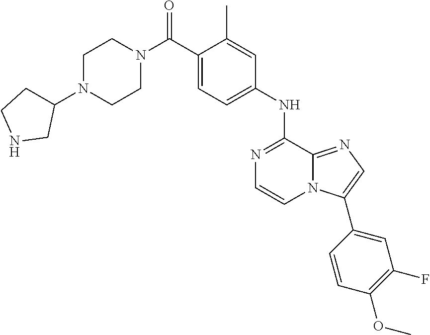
C1(C)=CC(NC2=NC=CN3C2=NC=C3C2=CC(F)=C(OC)C=C2)=CC=C1C(N1CCN(C2CCNC2)CC1)=O
